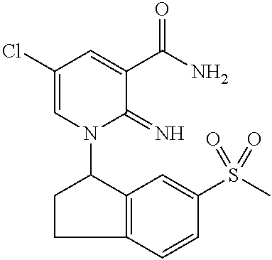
C1(Cl)=CN(C2CCC3=C2C=C(S(C)(=O)=O)C=C3)C(=N)C(C(N)=O)=C1
